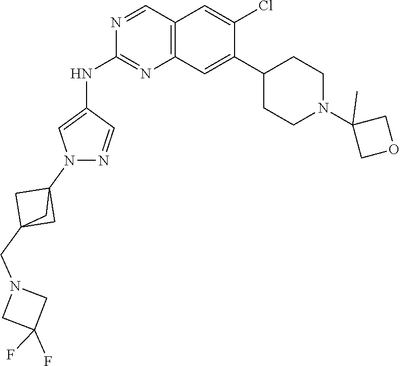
C12(CN3CC(F)(F)C3)CC(N3N=CC(NC4=NC5=C(C=N4)C=C(Cl)C(C4CCN(C6(C)COC6)CC4)=C5)=C3)(C1)C2
